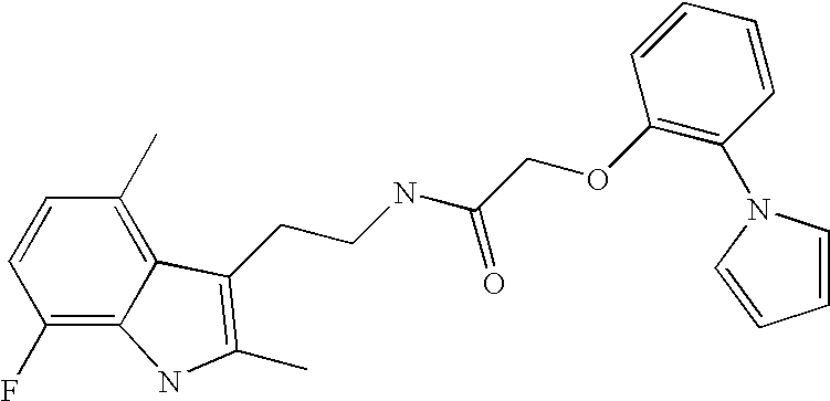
C1(F)=C2C(=C(C)C=C1)C(CCNC(COC1=C(N3C=CC=C3)C=CC=C1)=O)=C(C)N2
